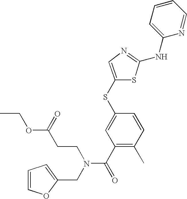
C1=CC=C(NC2=NC=C(SC3=CC(C(=O)N(CCC(OCC)=O)CC4=CC=CO4)=C(C)C=C3)S2)N=C1
